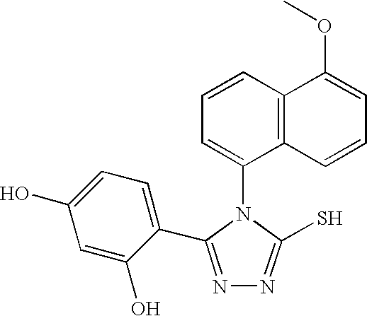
C1=CC2=C(C(N3C(S)=NN=C3C3=CC=C(O)C=C3O)=C1)C=CC=C2OC
